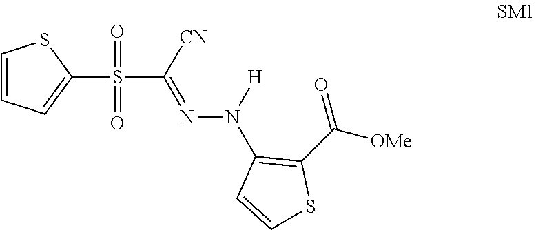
C1=CC=C(S(=O)(C([CN])=NN([H])C2=C(C([OMe])=O)SC=C2)=O)S1
